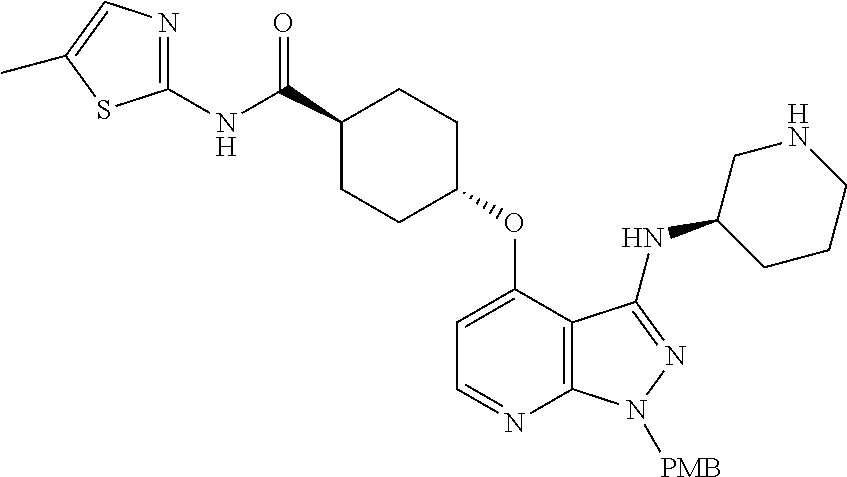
C1(C(NC2=NC=C(C)S2)=O)CCC(OC2=CC=NC3=C2C(NC2CCCNC2)=NN3[PMB])CC1
